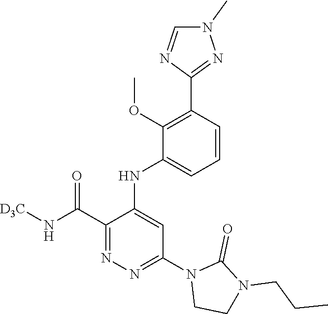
C1(C(N[D3C])=O)=NN=C(N2CCN(CCC)C2=O)C=C1NC1=CC=CC(C2=NN(C)C=N2)=C1OC
